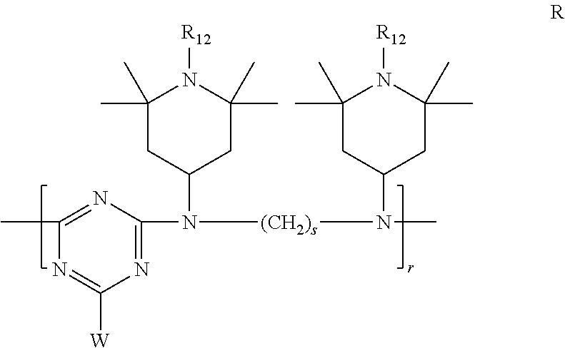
C1(C)=NC(N(C2CC(C)(C)N([R12])C(C)(C)C2)[(CH2)s]N(C)C2CC(C)(C)N([R12])C(C)(C)C2)=NC([W])=N1
